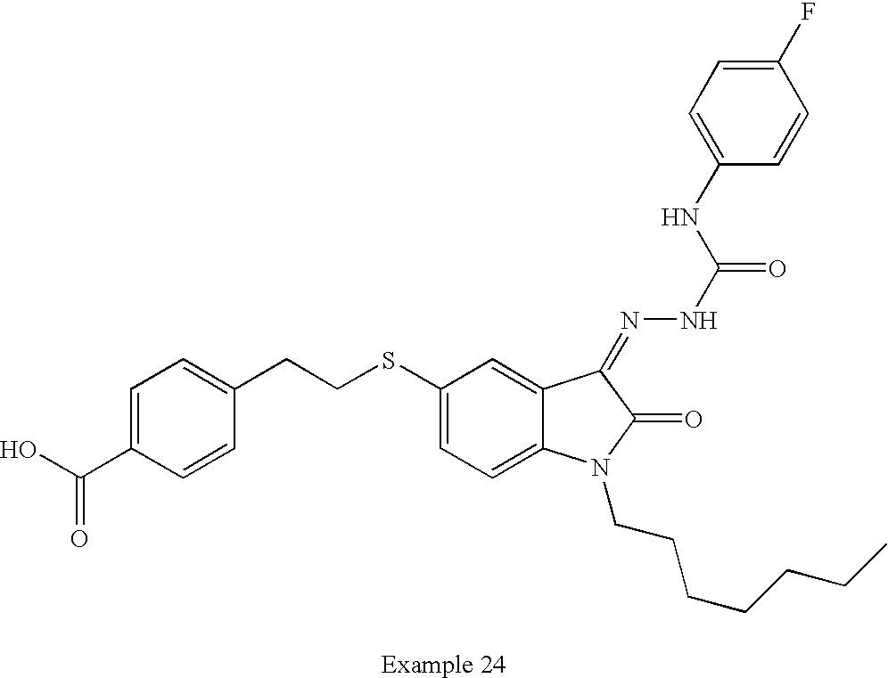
C1=C(C(O)=O)C=CC(CCSC2=CC=C3C(=C2)C(=NNC(=O)NC2=CC=C(F)C=C2)C(=O)N3CCCCCCC)=C1
